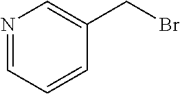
N1=CC=CC(CBr)=C1
